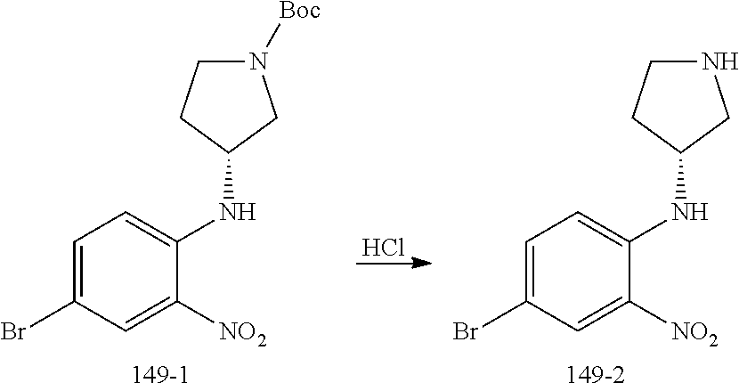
N1([Boc])CCC(NC2=CC=C(Br)C=C2[NO2])C1.Cl.N1CCC(NC2=CC=C(Br)C=C2[NO2])C1
